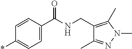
C1(C(NCC2=C(C)N(C)N=C2C)=O)=CC=C(*)C=C1
